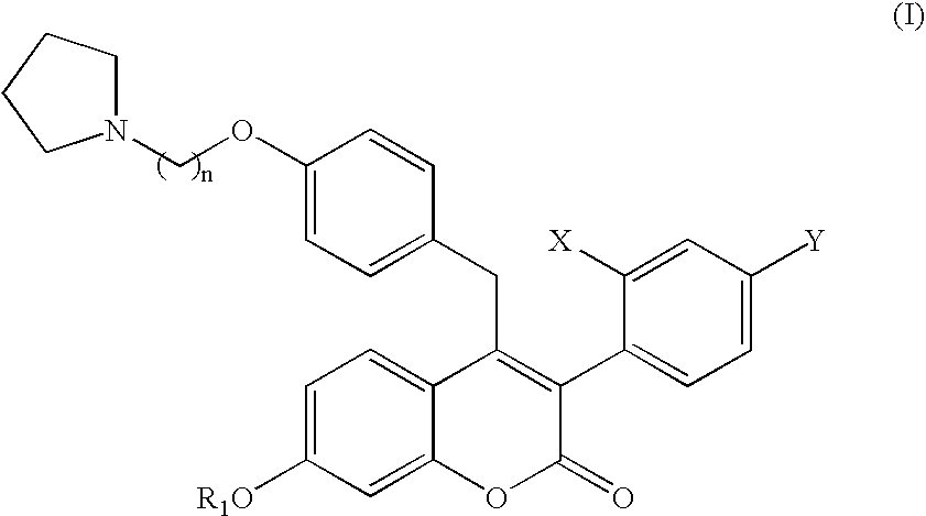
C1=C([R1O])C=C2C(=C1)C(CC1=CC=C(OCN3CCCC3)C=C1)=C(C1=CC=C([Y])C=C1[X])C(=O)O2
